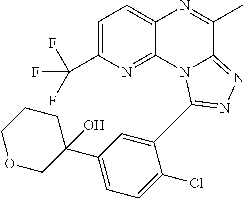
C1=C(C(F)(F)F)N=C2C(=C1)N=C(C)C1=NN=C(C3=CC(C4(O)CCCOC4)=CC=C3Cl)N21
